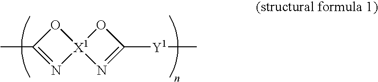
C1(C)=N[X1]2(O1)N=C([Y1]C)O2
